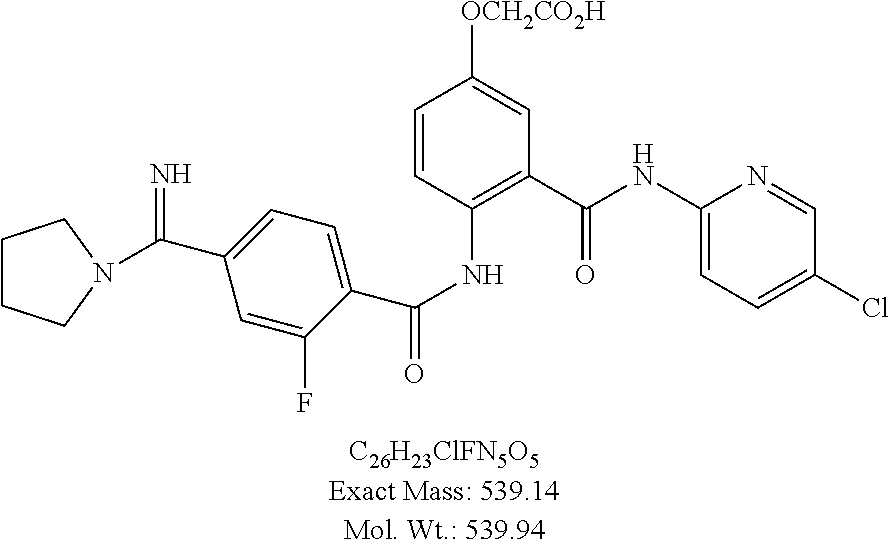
N=C(C1=CC=C(C(NC2=C(C(=O)NC3=CC=C(Cl)C=N3)C=C([OCH2CO2H])C=C2)=O)C(F)=C1)N1CCCC1
